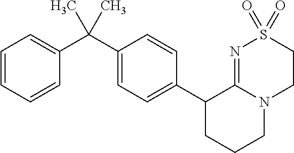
C1(C2CCCN3C2=NS(=O)(=O)CC3)=CC=C(C(C2=CC=CC=C2)(C)C)C=C1
